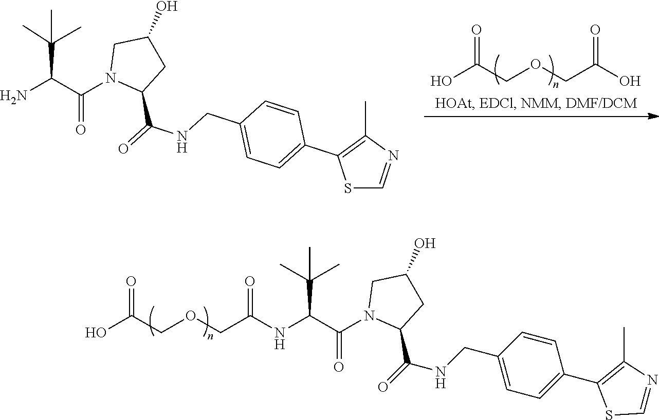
C1(C2=C(C)N=CS2)=CC=C(CNC(=O)C2CC(O)CN2C(C(N)C(C)(C)C)=O)C=C1.O(CC(O)=O)CC(=O)O.C1(C(=O)NCC2=CC=C(C3=C(C)N=CS3)C=C2)CC(O)CN1C(C(NC(COCC(O)=O)=O)C(C)(C)C)=O
